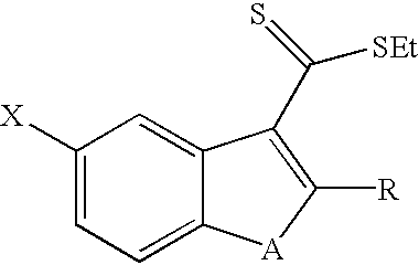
C1([X])=CC=C2C(=C1)C(C([SEt])=S)=C([R])[A]2
